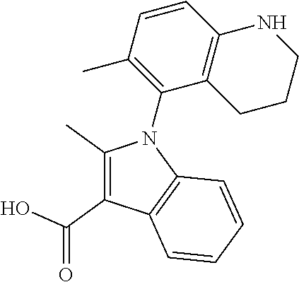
C1(C)=C(C(O)=O)C2=C(N1C1=C(C)C=CC3=C1CCCN3)C=CC=C2
